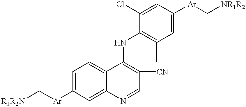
[R1R2N]C[Ar]C1=CC=C2C(=C1)N=CC([CN])=C2NC1=C(C)C=C([Ar]C[NR1R2])C=C1Cl
